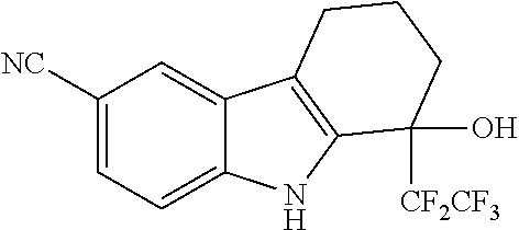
C1([NC])=CC=C2C(=C1)C1=C(N2)C([CF2CF3])(O)CCC1
